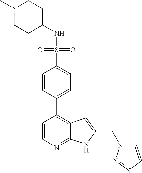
S(C1=CC=C(C2=C3C(=NC=C2)NC(CN2C=CN=N2)=C3)C=C1)(=O)(=O)NC1CCN(C)CC1
